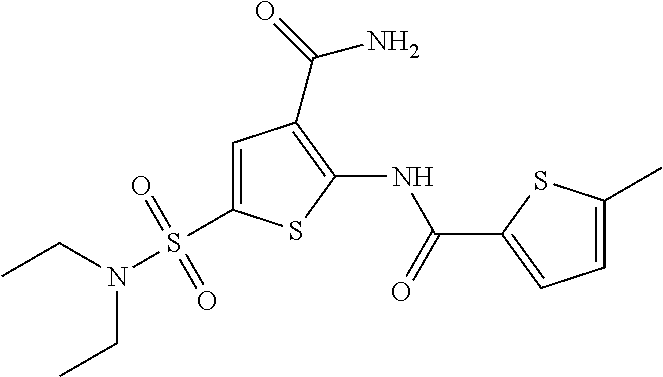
C1=C(S(N(CC)CC)(=O)=O)SC(NC(=O)C2=CC=C(C)S2)=C1C(=O)N
